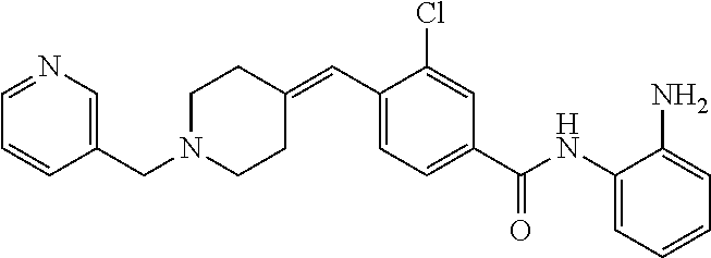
C1(=CC2=CC=C(C(NC3=CC=CC=C3N)=O)C=C2Cl)CCN(CC2=CN=CC=C2)CC1
